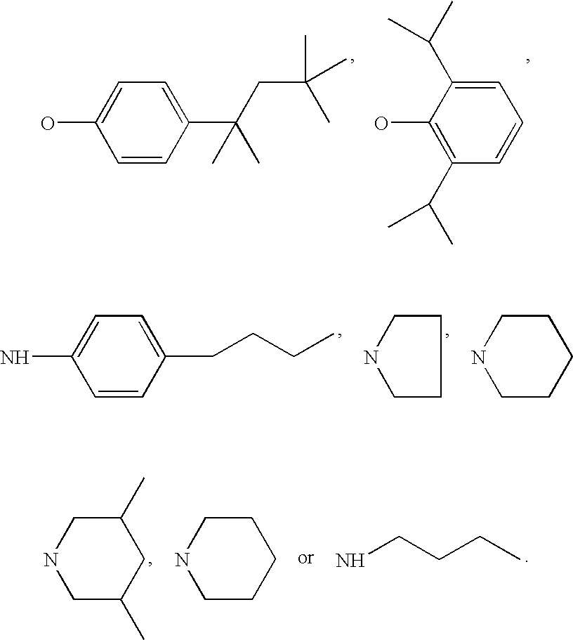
C1=CC(C(CC(C)(C)C)(C)C)=CC=C1O.C1(C(C)C)=CC=CC(C(C)C)=C1O.C1=CC(CCCC)=CC=C1N.C1CNCC1.C1CCCCN1.C1C(C)CC(C)CN1.NCCCC.C1CCCCN1
